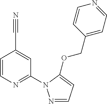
N#CC1=CC(N2N=CC=C2OCC2=CC=NC=C2)=NC=C1
